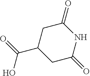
OC(C1CC(=O)NC(=O)C1)=O
